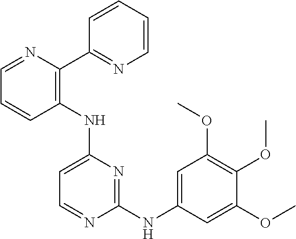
C1=NC(C2=NC=CC=C2)=C(NC2=CC=NC(NC3=CC(OC)=C(OC)C(OC)=C3)=N2)C=C1
